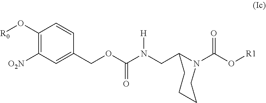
C(N(CC1N(C(O[R1])=O)CCCC1)[H])(OCC1=CC([O2N])=C(O[R0])C=C1)=O
